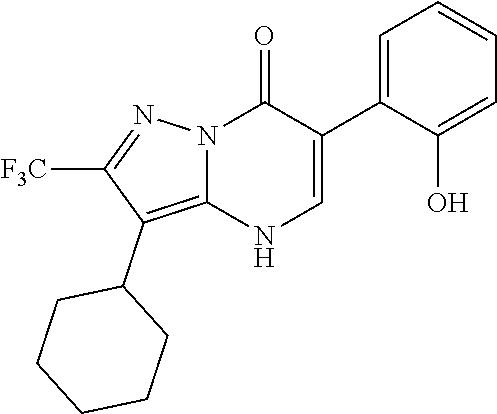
O=C1N2C(=C(C3CCCCC3)C([F3C])=N2)NC=C1C1=CC=CC=C1O
